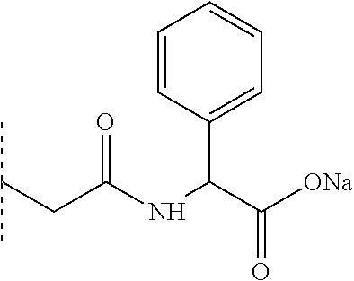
C1=CC(C(C([ONa])=O)NC(CC(C)C)=O)=CC=C1
